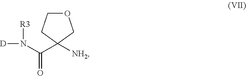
N(C(C1([NH2])COCC1)=O)([D])[R3]
